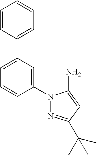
C1(N2N=C(C(C)(C)C)C=C2N)=CC(C2=CC=CC=C2)=CC=C1
